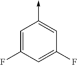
C1=C(F)C=C(F)C=C1->C
